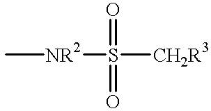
C[NR2]S([CH2R3])(=O)=O
